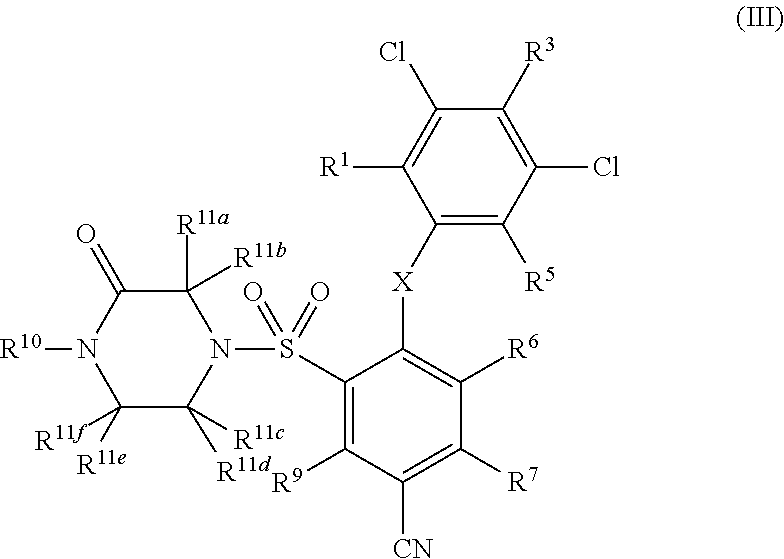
N1(S(C2=C([R9])C([CN])=C([R7])C([R6])=C2[X]C2=C([R5])C(Cl)=C([R3])C(Cl)=C2[R1])(=O)=O)C([R11a])([R11b])C(=O)N([R10])C([R11e])([R11f])C1([R11d])[R11c]
